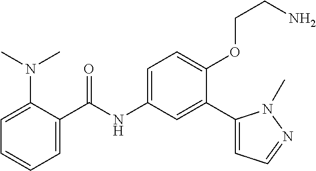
C1=C(N(C)C)C(C(=O)NC2=CC=C(OCCN)C(C3=CC=NN3C)=C2)=CC=C1
